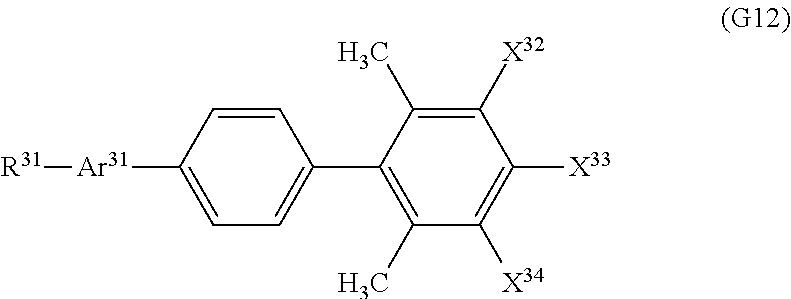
C1([X32])=C(C)C(C2=CC=C([Ar31][R31])C=C2)=C(C)C([X34])=C1[X33]
